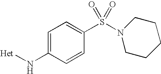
C1=C(N[Het])C=CC(S(=O)(=O)N2CCCCC2)=C1
